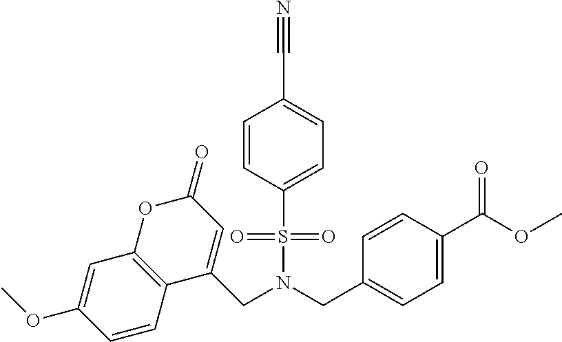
C(N(CC1=CC=C(C(OC)=O)C=C1)S(=O)(=O)C1=CC=C(C#N)C=C1)C1=CC(=O)OC2=C1C=CC(OC)=C2
